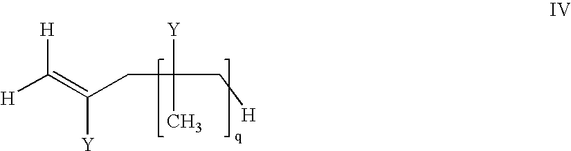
[H]C(=C(CC(C[H])([Y])C)[Y])[H]
